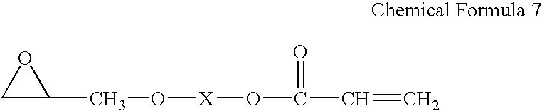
C1C(CO[X]OC(C=C)=O)O1
